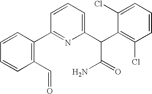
C1=CC(C=O)=C(C2=NC(C(C3=C(Cl)C=CC=C3Cl)C(=O)N)=CC=C2)C=C1
